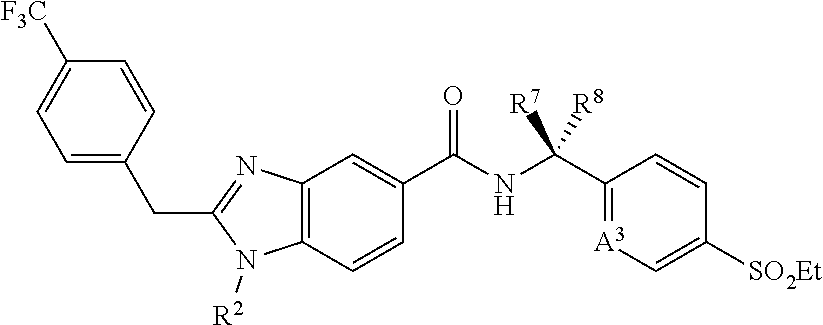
C1=C(CC2=NC3=C(N2[R2])C=CC(C(NC(C2=[A3]C=C([SO2Et])C=C2)([R7])[R8])=O)=C3)C=CC([F3C])=C1
